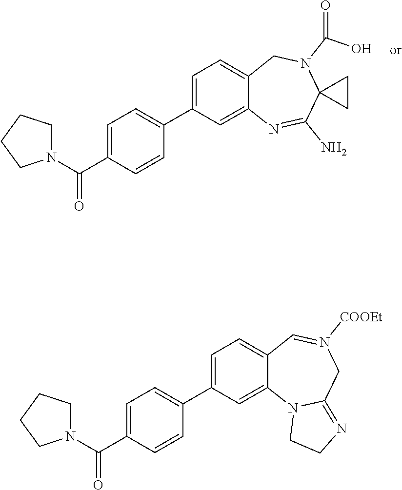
C1=C(C2=CC=C(C(N3CCCC3)=O)C=C2)C=C2C(=C1)CN(C(=O)O)C1(C(N)=N2)CC1.C1=C(C2=CC=C(C(N3CCCC3)=O)C=C2)C=C2C(=C1)C=N([COOEt])CC1=NCCN21
